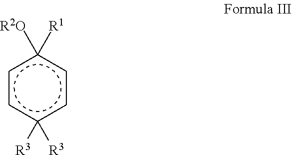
c1cc([R3])([R3])ccc1([R2O])[R1]
